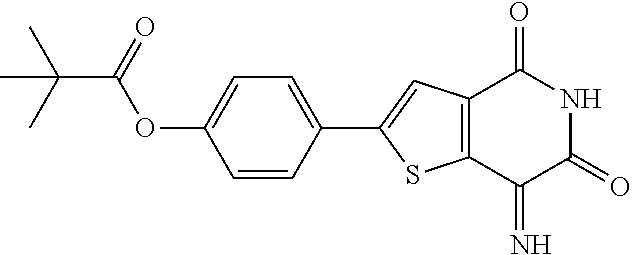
C1=C(OC(C(C)(C)C)=O)C=CC(C2=CC3=C(S2)C(=N)C(=O)NC3=O)=C1
